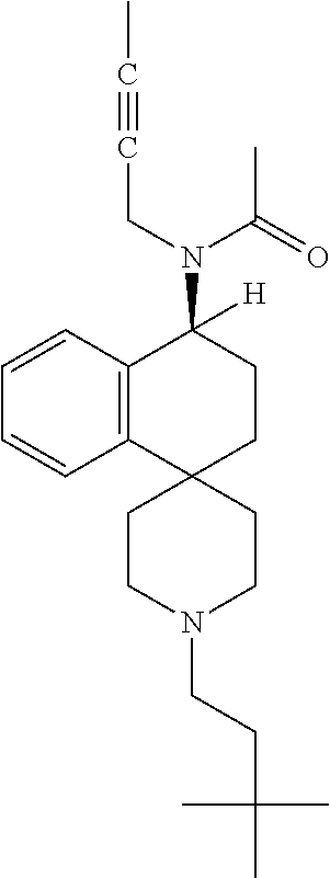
C12=C(C=CC=C1)C(N(C(C)=O)CC#CC)([H])CCC21CCN(CCC(C)(C)C)CC1
